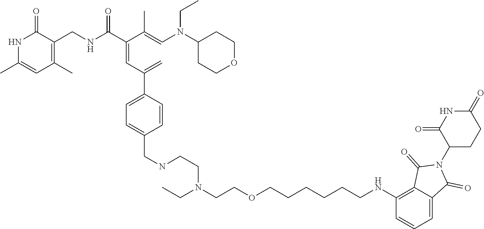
N1C(C)=CC(C)=C(CNC(C(=CC(=C)C2=CC=C(CNCCN(CC)CCOCCCCCCNC3=C4C(=CC=C3)C(=O)N(C3CCC(=O)NC3=O)C4=O)C=C2)C(=CN(C2CCOCC2)CC)C)=O)C1=O
